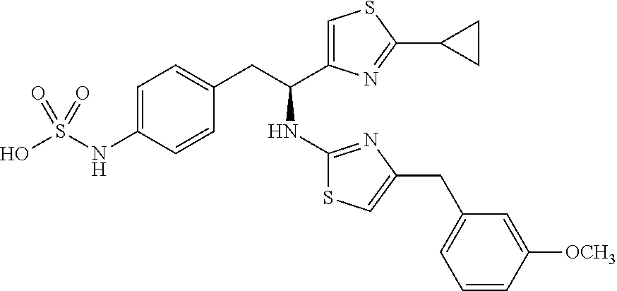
OS(=O)(NC1=CC=C(CC(NC2=NC(CC3=CC=CC([OCH3])=C3)=CS2)C2=CSC(C3CC3)=N2)C=C1)=O
